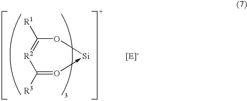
[R1]C1=[R2]C([R3])=O->[Si]O1.[[E]-]
